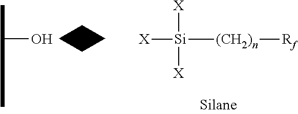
[X][Si]([(CH2)n][Rf])([X])[X].C1CCC1.CC(O)C
